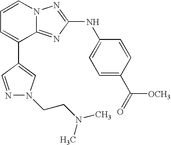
C1=CN2C(=NC(NC3=CC=C(C(=O)[OCH3])C=C3)=N2)C(C2=CN(CCN(C)C)N=C2)=C1
